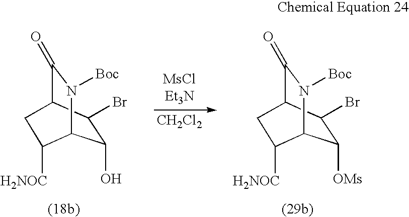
[MsClEt3N].[CH2Cl2].C1(O)C(Br)C2C(=O)N([Boc])C1C([H2NOC])C2.C1([OMs])C(Br)C2C(=O)N([Boc])C1C([H2NOC])C2
